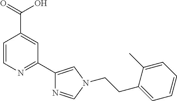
C1=CN=C(C2=CN(CCC3=CC=CC=C3C)C=N2)C=C1C(=O)O
